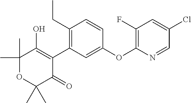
C1(C)(C)OC(C)(C)C(=O)C(C2=C(CC)C=CC(OC3=C(F)C=C(Cl)C=N3)=C2)=C1O
